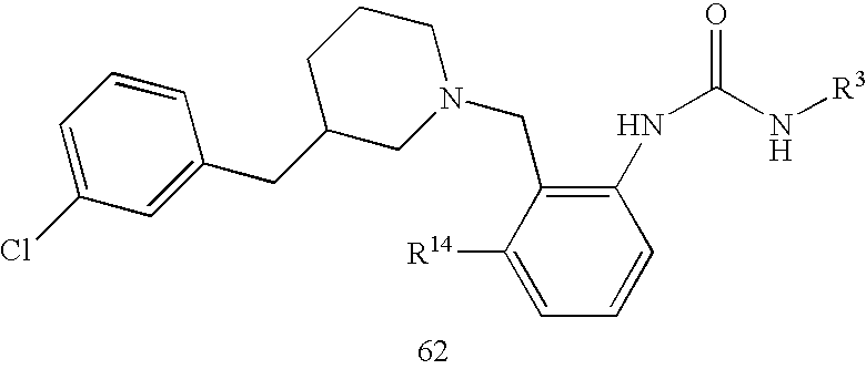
C1(CC2=CC(Cl)=CC=C2)CN(CC2=C(NC(N[R3])=O)C=CC=C2[R14])CCC1
